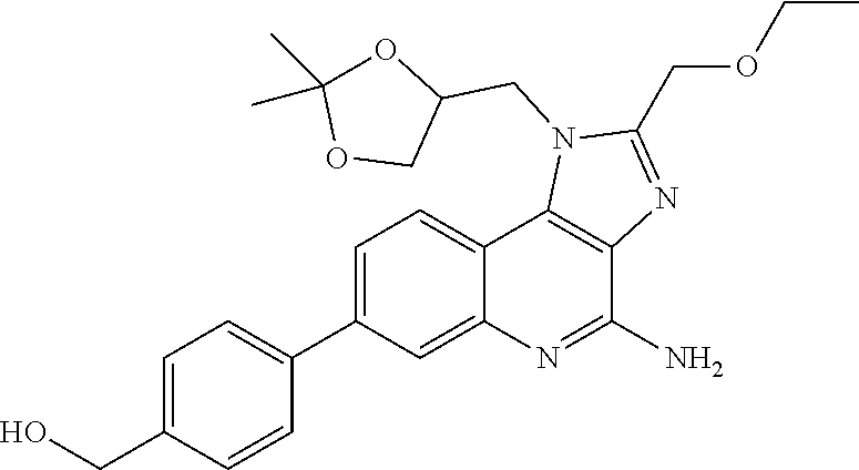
C1=C(C2=CC=C(CO)C=C2)C=C2C(=C1)C1=C(C(N)=N2)N=C(COCC)N1CC1OC(C)(C)OC1
